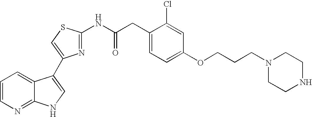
C1=CN=C2C(=C1)C(C1=CSC(NC(CC3=CC=C(OCCCN4CCNCC4)C=C3Cl)=O)=N1)=CN2
